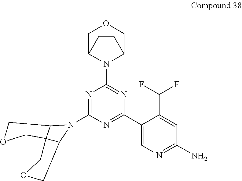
N1=C(N2C3COCC34C2COC4)N=C(C2=CN=C(N)C=C2C(F)F)N=C1N1C2COCC1CC2
